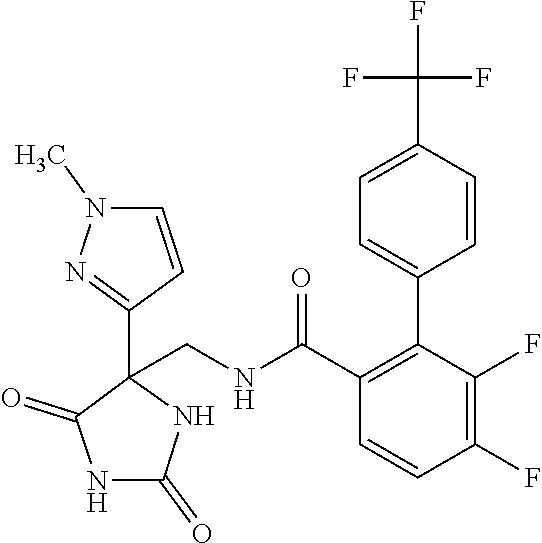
C1=CC(F)=C(F)C(C2=CC=C(C(F)(F)F)C=C2)=C1C(NCC1(C2=NN(C)C=C2)C(=O)NC(=O)N1)=O
